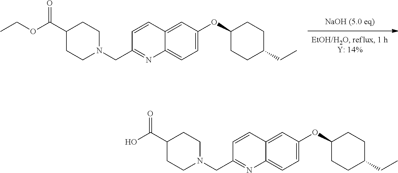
C1=C(OC2CCC(CC)CC2)C=C2C(=C1)N=C(CN1CCC(C(OCC)=O)CC1)C=C2.C1=C(OC2CCC(CC)CC2)C=C2C(=C1)N=C(CN1CCC(C(O)=O)CC1)C=C2
